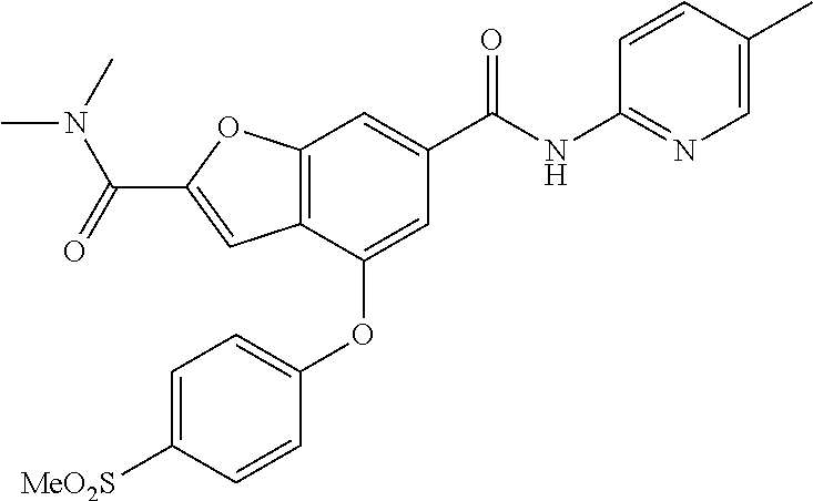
C12=C(C(OC3=CC=C([MeO2S])C=C3)=CC(C(NC3=NC=C(C)C=C3)=O)=C1)C=C(C(=O)N(C)C)O2
